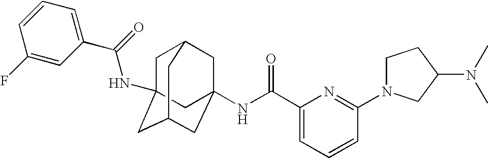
C1C2(NC(C3=CC=CC(F)=C3)=O)CC3CC(NC(C4=CC=CC(N5CCC(N(C)C)C5)=N4)=O)(CC1C3)C2
